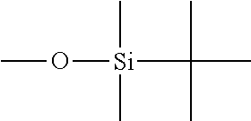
CO[Si](C)(C)C(C)(C)C
